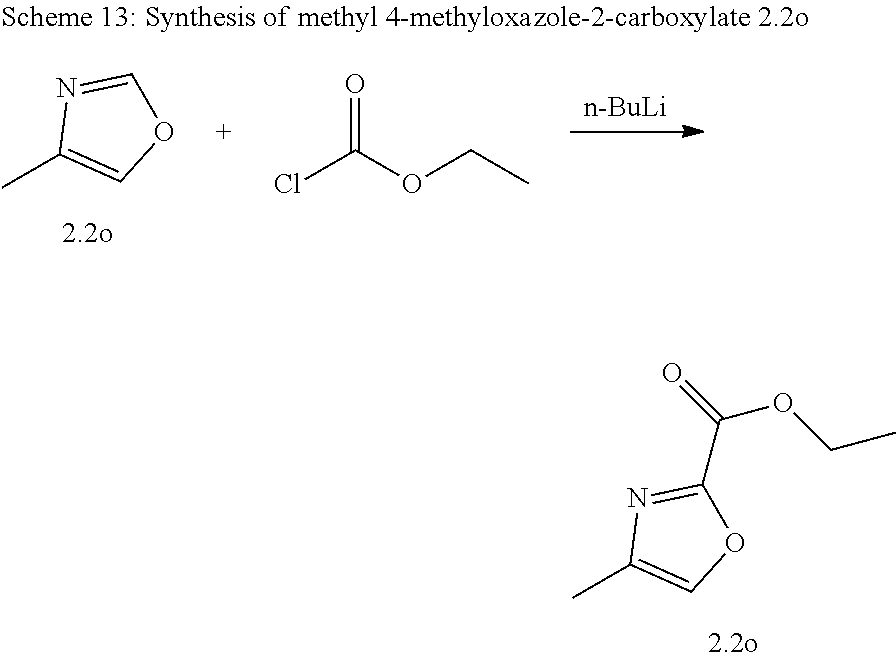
CC1=COC(C(=O)OCC)=N1.CC1=COC=N1.[n-BuLi].O=C(OCC)Cl
